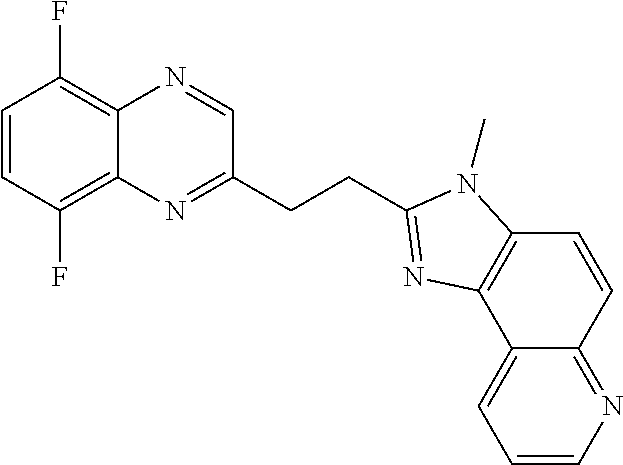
C1=CN=C2C(=C1)C1=C(C=C2)N(C)C(CCC2=NC3=C(F)C=CC(F)=C3N=C2)=N1
